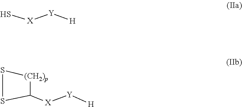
S[X][Y][H].S1SC([X][Y][H])[(CH2)p]1
